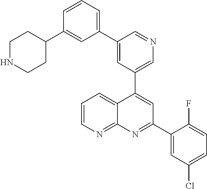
C1=C(C2=CC=CC(C3CCNCC3)=C2)C=NC=C1C1=CC(C2=CC(Cl)=CC=C2F)=NC2=NC=CC=C12
